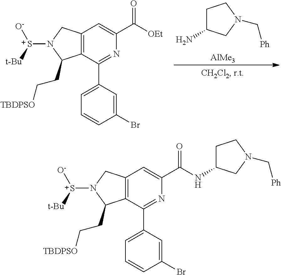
C12=C(C(C3=CC=CC(Br)=C3)=NC(C([OEt])=O)=C1)C(CC[TBDPSO])N([S+]([t-Bu])[O-])C2.[AlMe3].C1C(N)CN(C[Ph])C1.C12=C(C(C3=CC=CC(Br)=C3)=NC(C(=O)NC3CCN(C[Ph])C3)=C1)C(CC[TBDPSO])N([S+]([t-Bu])[O-])C2
